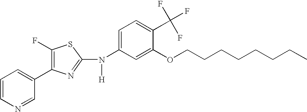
C1=CN=CC(C2=C(F)SC(N(C3=CC=C(C(F)(F)F)C(OCCCCCCCC)=C3)[H])=N2)=C1
